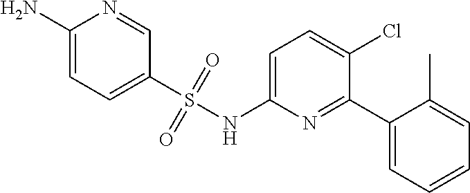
C1=C(NS(C2=CC=C(N)N=C2)(=O)=O)N=C(C2=CC=CC=C2C)C(Cl)=C1
